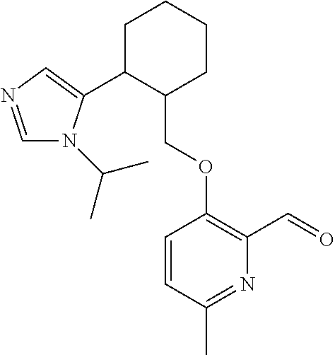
C1C(C2=CN=CN2C(C)C)C(COC2=C(C=O)N=C(C)C=C2)CCC1
